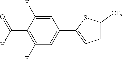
C1=C(F)C(C([H])=O)=C(F)C=C1C1=CC=C([CF3])S1
